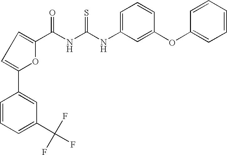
C(NC(NC1=CC=CC(OC2=CC=CC=C2)=C1)=S)(=O)C1=CC=C(C2=CC(C(F)(F)F)=CC=C2)O1
